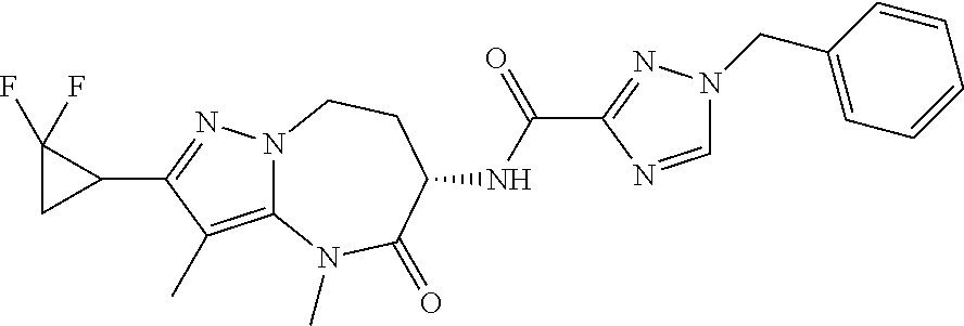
N12C(=C(C)C(C3C(F)(F)C3)=N1)N(C)C(=O)C(NC(C1=NN(CC3=CC=CC=C3)C=N1)=O)CC2
